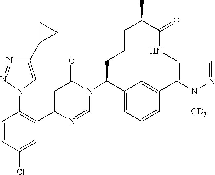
C1=CC(Cl)=CC(C2=CC(=O)N(C3C4=CC=CC(=C4)C4=C(NC(=O)C(C)CCC3)C=NN4[CD3])C=N2)=C1N1C=C(C2CC2)N=N1
